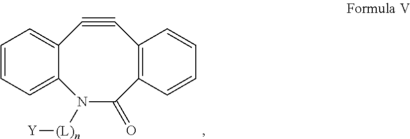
C12=CC=CC=C1C#CC1=C(C(=O)N2[(L)n][Y])C=CC=C1
